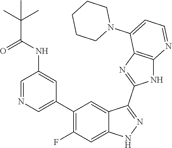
C1=NC=C(C2=C(F)C=C3C(=C2)C(C2=NC4=C(N2)N=CC=C4N2CCCCC2)=NN3)C=C1NC(C(C)(C)C)=O
